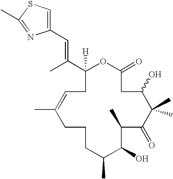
C1([H])(C(C)=CC2=CSC(C)=N2)CC=C(C)CCCC(C)C(O)C(C)C(=O)C(C)(C)C(O)CC(=O)O1
